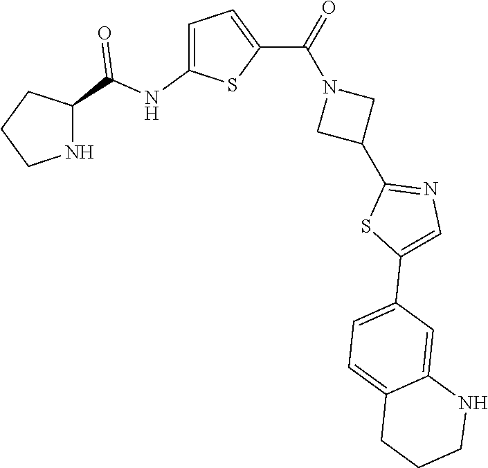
C1CNC(C(NC2=CC=C(C(=O)N3CC(C4=NC=C(C5=CC=C6C(=C5)NCCC6)S4)C3)S2)=O)C1
